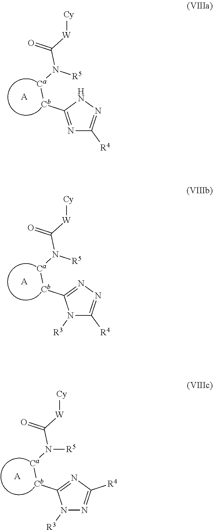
[A].N1=C([Cb][Ca]N([R5])C(=O)[W][Cy])NN=C1[R4].[A].N1([R3])C([R4])=NN=C1[Cb][Ca]N([R5])C(=O)[W][Cy].[A].N1([R3])N=C([R4])N=C1[Cb][Ca]N([R5])C(=O)[W][Cy]
